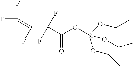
C(C(=O)O[Si](OCC)(OCC)OCC)(F)(F)C(F)=C(F)F
